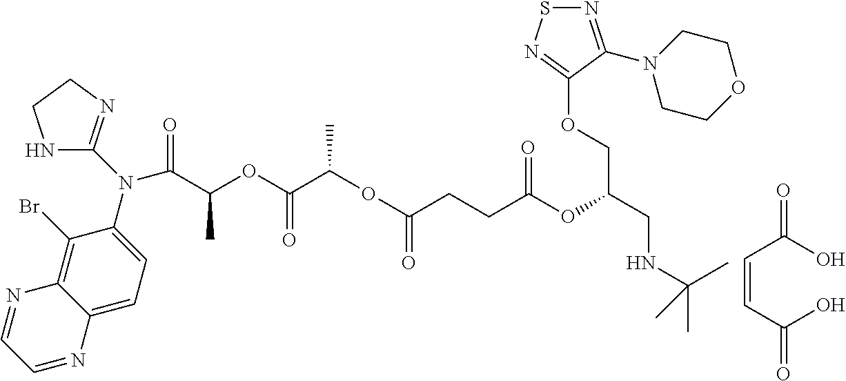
C(=CC(O)=O)C(O)=O.N1CCN=C1N(C(C(OC(C(OC(CCC(OC(COC1=NSN=C1N1CCOCC1)CNC(C)(C)C)=O)=O)C)=O)C)=O)C1=CC=C2C(=C1Br)N=CC=N2
